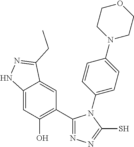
C12=CC(O)=C(C3=NN=C(S)N3C3=CC=C(N4CCOCC4)C=C3)C=C1C(CC)=NN2
